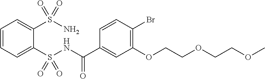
C1=CC=C(S(NC(C2=CC(OCCOCCOC)=C(Br)C=C2)=O)(=O)=O)C(S(N)(=O)=O)=C1
